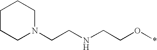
C1CCN(CCNCCO*)CC1
